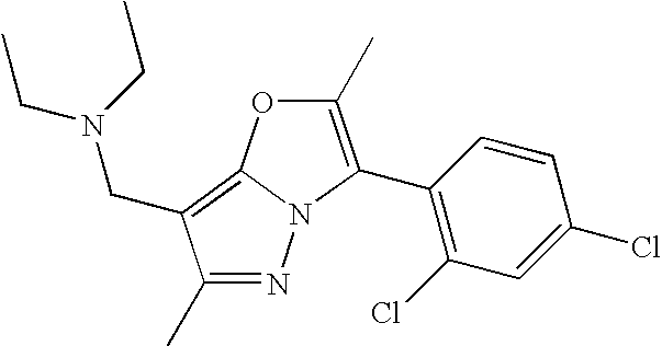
N1=C(C)C(CN(CC)CC)=C2N1C(C1=C(Cl)C=C(Cl)C=C1)=C(C)O2
